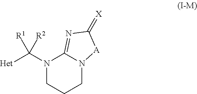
N1(C([Het])([R2])[R1])CCCN2C1=NC(=[X])[A]2
